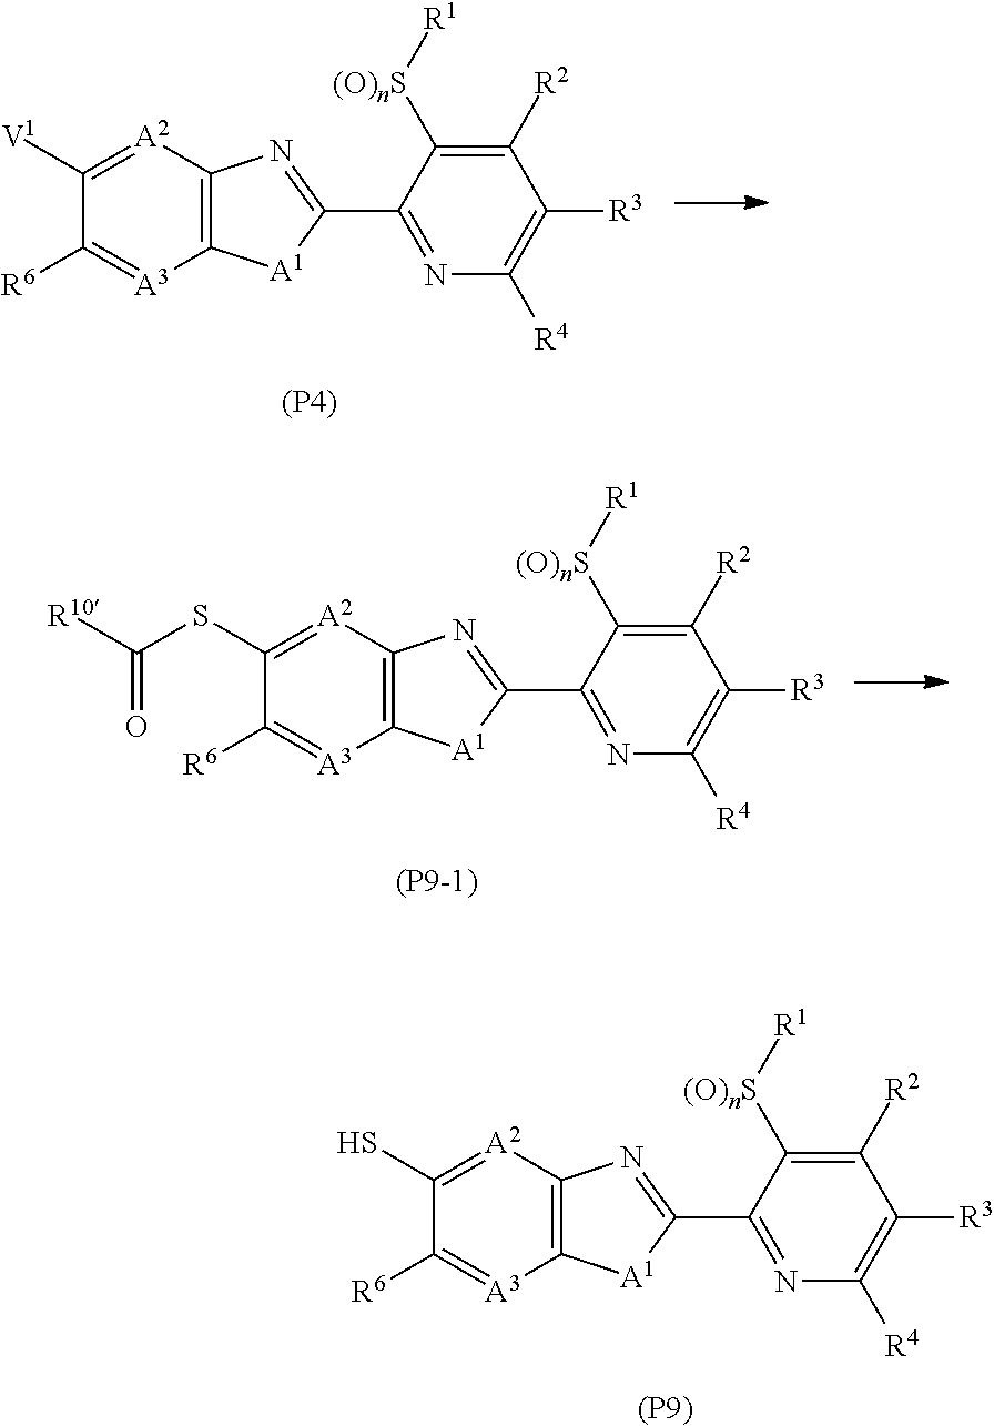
C12=C([A2]=C([V1])C([R6])=[A3]1)N=C(C1=NC([R4])=C([R3])C([R2])=C1[(O)nS][R1])[A1]2.[(P4)].C12=C([A2]=C(SC([R10])=O)C([R6])=[A3]1)N=C(C1=NC([R4])=C([R3])C([R2])=C1[(O)nS][R1])[A1]2.[(P9-1)].C12=C([A2]=C(S)C([R6])=[A3]1)N=C(C1=NC([R4])=C([R3])C([R2])=C1[(O)nS][R1])[A1]2.[(P9)]
